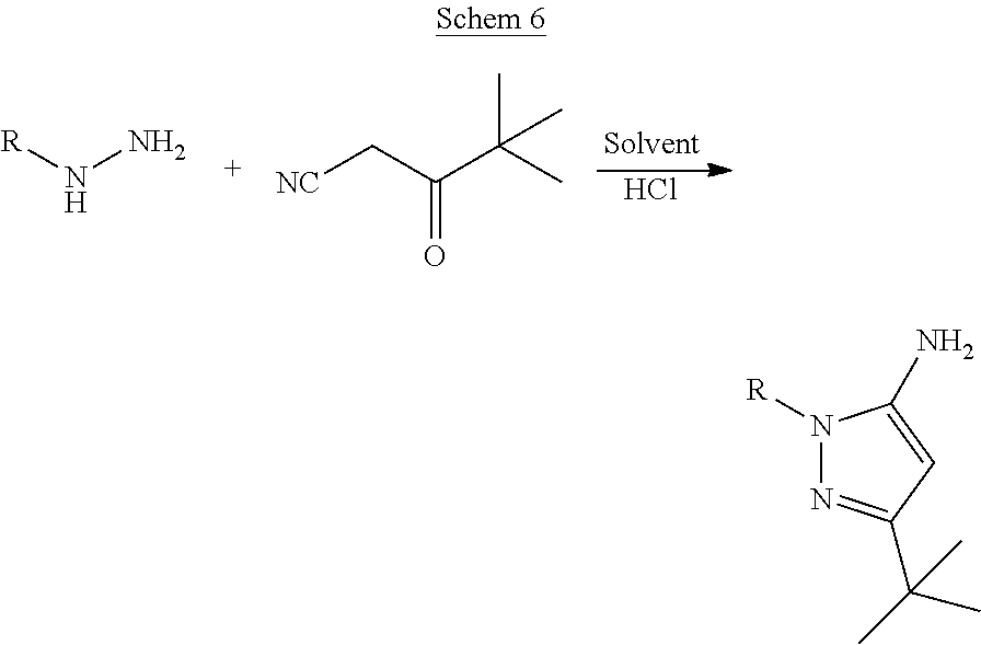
Cl.[R]NN.[NC]CC(C(C)(C)C)=O.N1([R])N=C(C(C)(C)C)C=C1N
